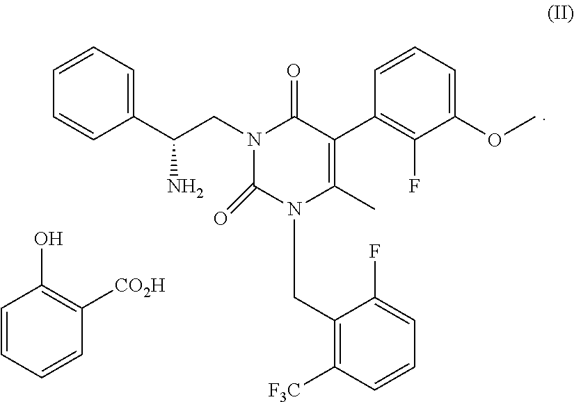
C1=CC=C(C(N)CN2C(=O)N(CC3=C([F3C])C=CC=C3F)C(C)=C(C3=C(F)C(OC)=CC=C3)C2=O)C=C1.C1=CC=CC([CO2H])=C1O
